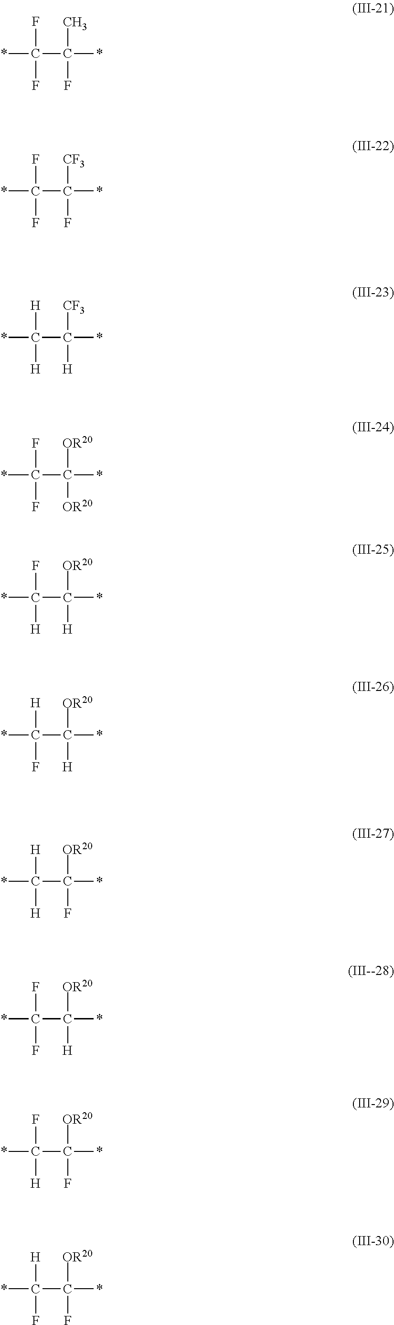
*C(C(*)(C)F)(F)F.*C(C(*)([CF3])F)(F)F.*C(C(*)([CF3])[H])([H])[H].*C(C(*)([OR20])[OR20])(F)F.*C(C(*)([OR20])[H])(F)[H].*C(C(*)([OR20])[H])([H])F.*C(C(*)([OR20])F)([H])[H].*C(C(*)([OR20])[H])(F)F.*C(C(*)([OR20])F)(F)[H].*C(C(*)([OR20])F)([H])F
